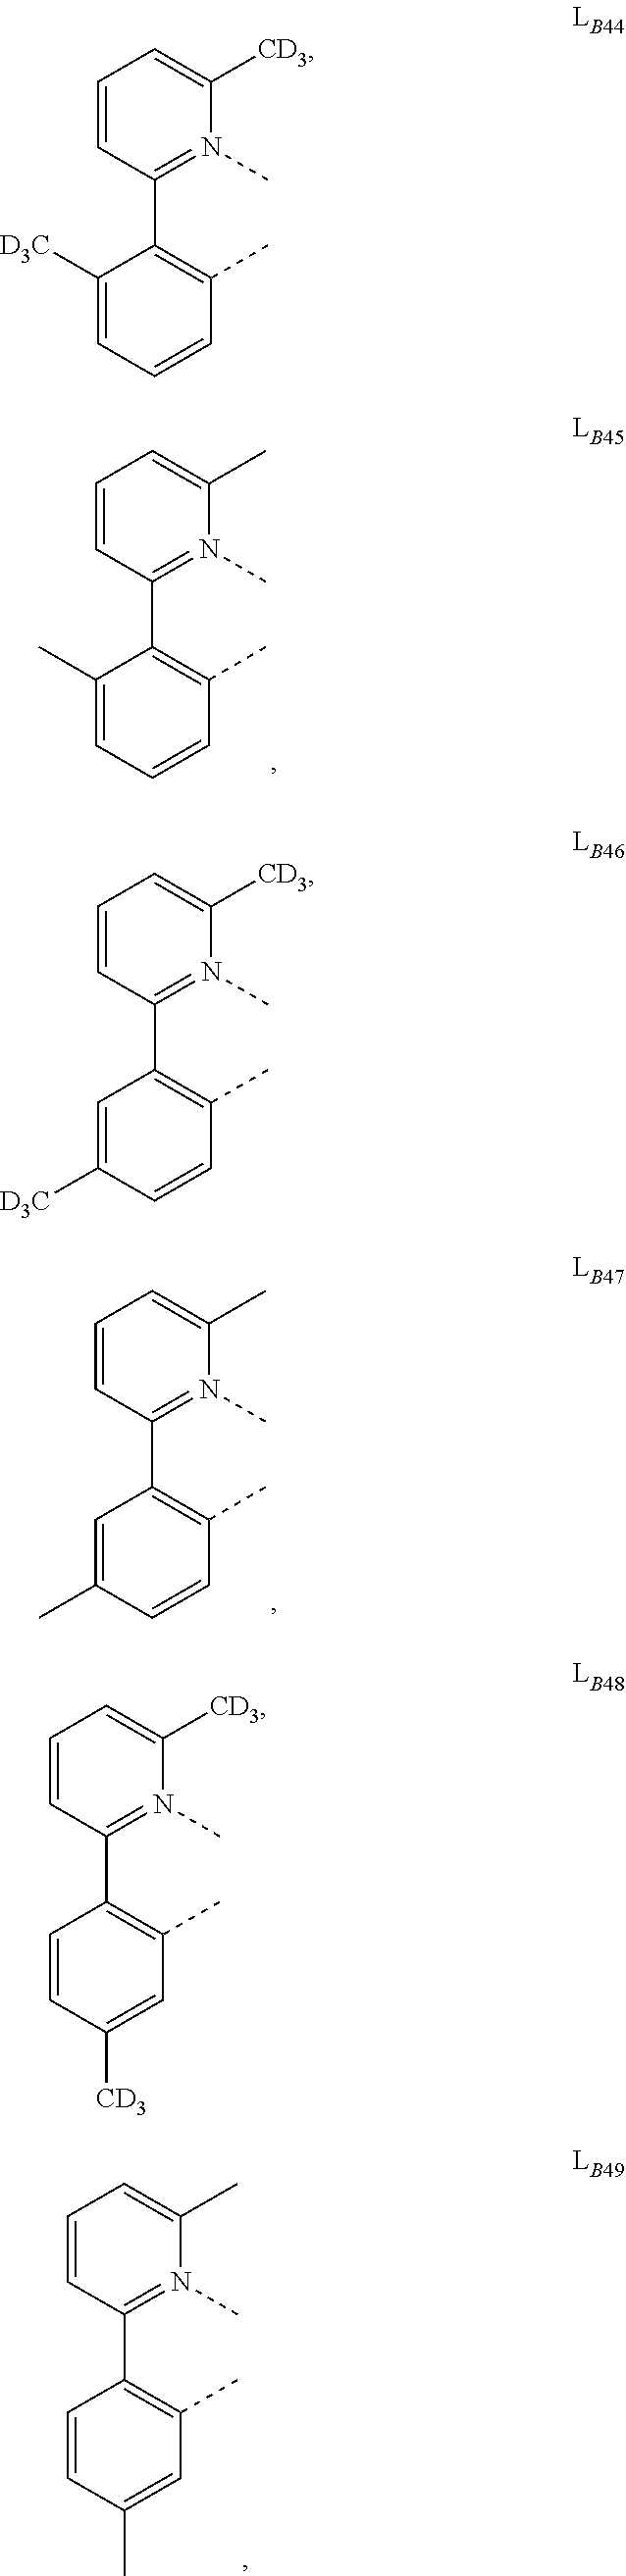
C1=C(C)N(C)=C(C2=C(C)C=CC=C2C)C=C1.C1=C(C)N(C)=C(C2=C(C)C=CC(C)=C2)C=C1.C1=C(C)N(C)=C(C2=C(C)C=C(C)C=C2)C=C1.C1=C([CD3])N(C)=C(C2=C(C)C=CC=C2[D3C])C=C1.C1=C([CD3])N(C)=C(C2=C(C)C=CC([D3C])=C2)C=C1.C1=C([CD3])N(C)=C(C2=C(C)C=C([CD3])C=C2)C=C1
